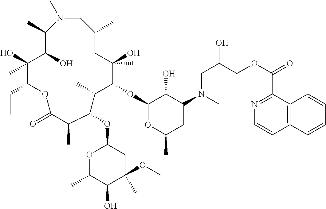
N1(C)CC(C)CC(O)(C)C(OC2OC(C)CC(N(CC(COC(C3=NC=CC4=C3C=CC=C4)=O)O)C)C2O)C(C)C(OC2OC(C)C(O)C(C)(OC)C2)C(C)C(=O)OC(CC)C(O)(C)C(O)C1C
